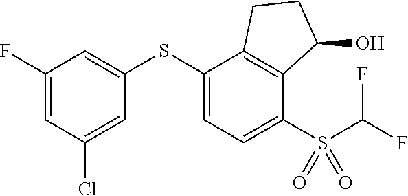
C1(F)=CC(Cl)=CC(SC2=CC=C(S(C(F)F)(=O)=O)C3=C2CCC3O)=C1
